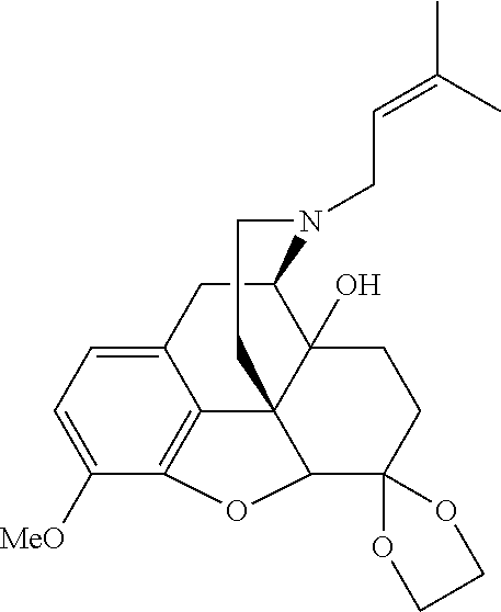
C12CC3=CC=C([MeO])C4=C3C3(C1(O)CCC1(C3O4)OCCO1)CCN2CC=C(C)C
